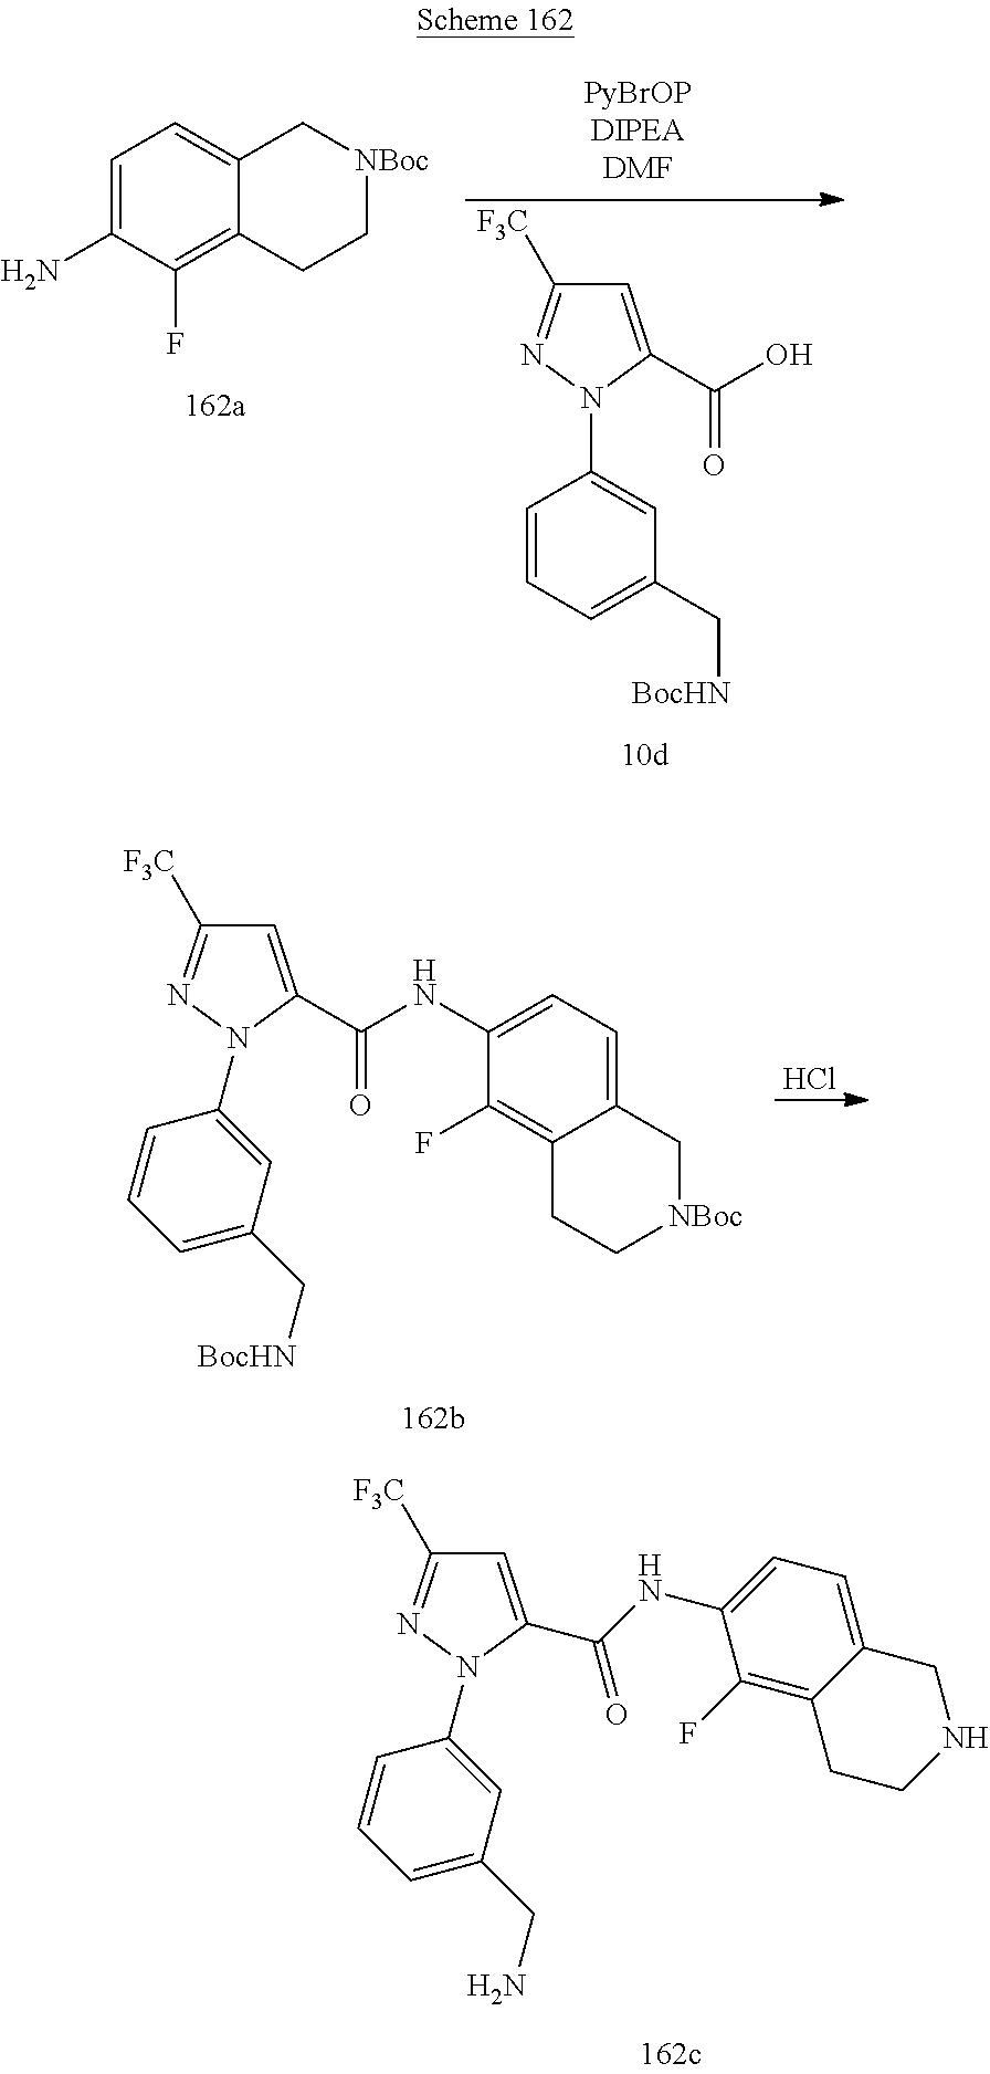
C1=C(N)C(F)=C2C(=C1)C[NBoc]CC2.C1=C(C(O)=O)N(C2=CC(C[BocHN])=CC=C2)N=C1[F3C].C1=C(C(NC2=CC=C3C(=C2F)CC[NBoc]C3)=O)N(C2=CC(C[BocHN])=CC=C2)N=C1[F3C].Cl.C1=C(C(NC2=CC=C3C(=C2F)CCNC3)=O)N(C2=CC(CN)=CC=C2)N=C1[F3C]
